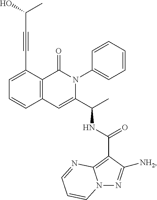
C1=C(C#CC(C)O)C2=C(C=C1)C=C(C(C)NC(=O)C1=C3N(N=C1[NH2])C=CC=N3)N(C1=CC=CC=C1)C2=O
